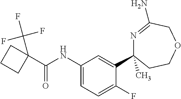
C1(NC(C2(C(F)(F)F)CCC2)=O)=CC=C(F)C(C2(C)N=C(N)COCC2)=C1
